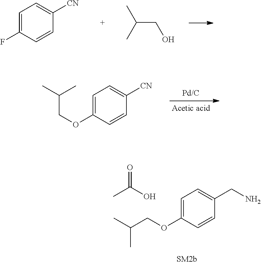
C1=C(OCC(C)C)C=CC([CN])=C1.C1=C(OCC(C)C)C=CC(CN)=C1.CC(O)=O.C1=C(F)C=CC([CN])=C1.CC(CO)C
